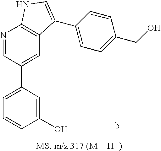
C1=C(C2=CC3=C(N=C2)NC=C3C2=CC=C(CO)C=C2)C=C(O)C=C1
